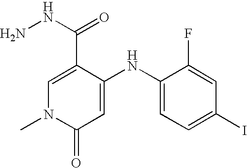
C1(C(=O)NN)=CN(C)C(=O)C=C1NC1=CC=C(I)C=C1F
